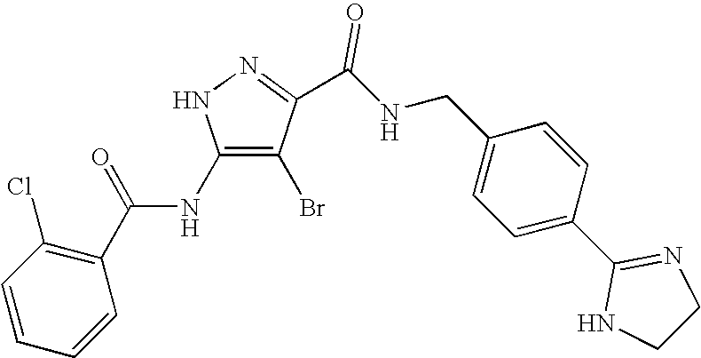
C1(NC(C2=C(Cl)C=CC=C2)=O)=C(Br)C(C(NCC2=CC=C(C3=NCCN3)C=C2)=O)=NN1
